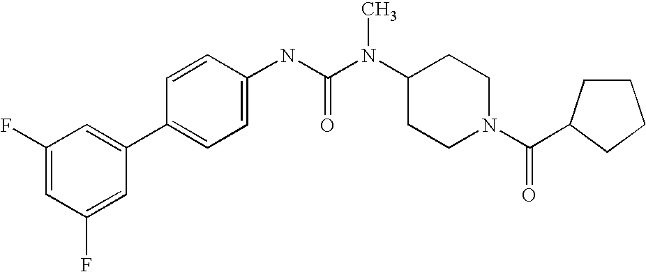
C1=C(F)C=C(C2=CC=C(NC(N(C3CCN(C(=O)C4CCCC4)CC3)C)=O)C=C2)C=C1F
